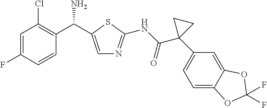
C1=C(C(C2=C(Cl)C=C(F)C=C2)N)SC(NC(C2(C3=CC=C4C(=C3)OC(F)(F)O4)CC2)=O)=N1
